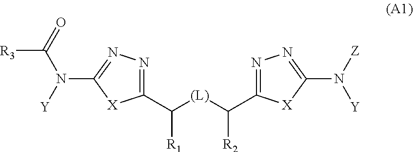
C1(C([(L)]C(C2=NN=C(N(C([R3])=O)[Y])[X]2)[R1])[R2])=NN=C(N([Y])[Z])[X]1
